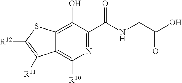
C12=C(O)C(C(NCC(O)=O)=O)=NC([R10])=C1C([R11])=C([R12])S2
